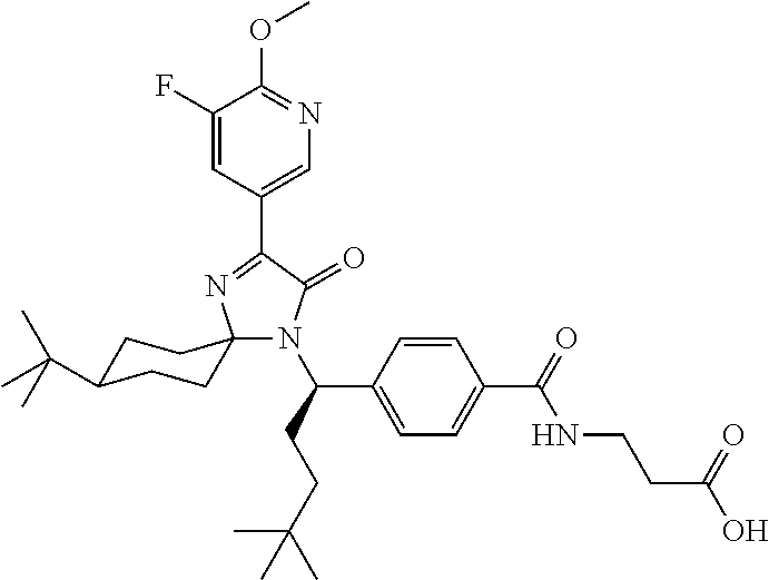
N1(C(C2=CC=C(C(NCCC(=O)O)=O)C=C2)CCC(C)(C)C)C(=O)C(C2=CN=C(OC)C(F)=C2)=NC12CCC(C(C)(C)C)CC2
